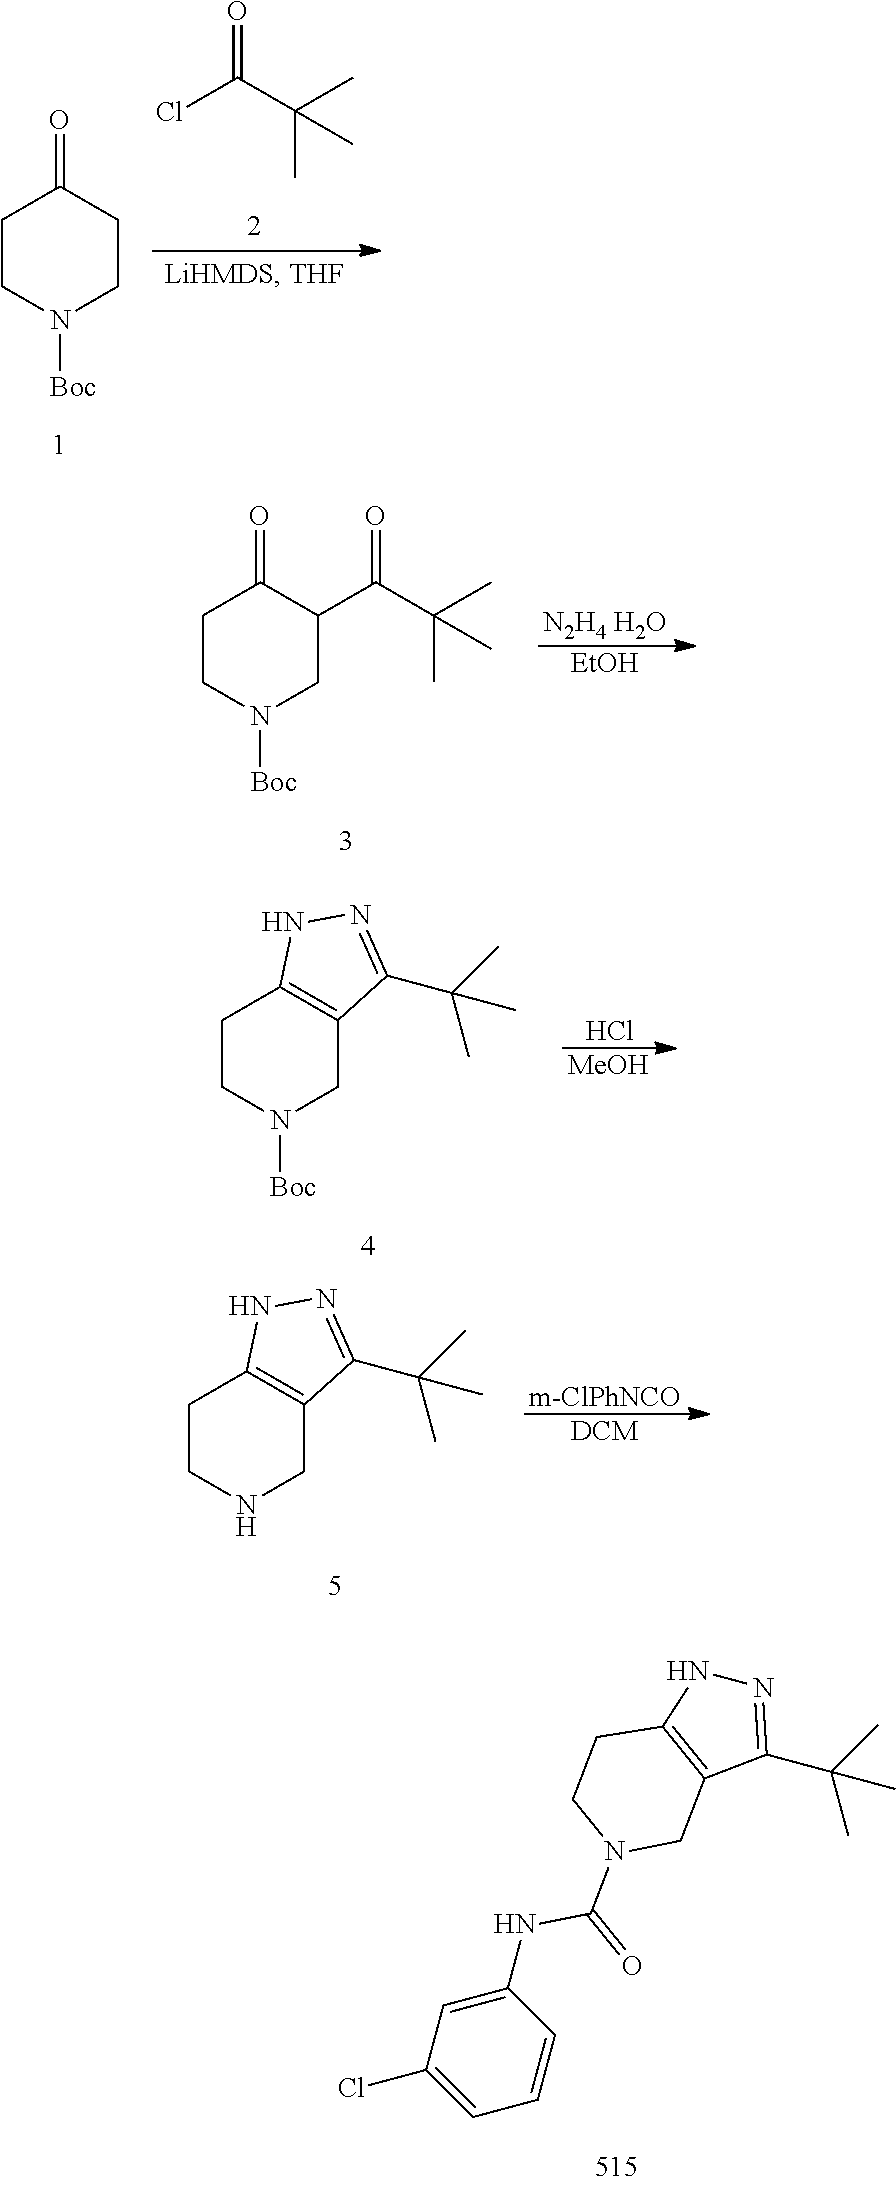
C1CN([Boc])CCC1=O.ClC(C(C)(C)C)=O.C1CN([Boc])CC(C(C(C)(C)C)=O)C1=O.[N2H4 H2O].[EtOH].C1CN([Boc])CC2=C1NN=C2C(C)(C)C.Cl.[MeOH].C1CNCC2=C1NN=C2C(C)(C)C.[m-ClPhNCO].[DCM].N1=C(C(C)(C)C)C2=C(N1)CCN(C(=O)NC1=CC(Cl)=CC=C1)C2
